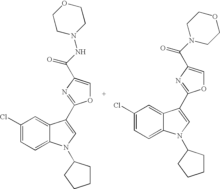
C1(Cl)=CC=C2C(=C1)C(C1=NC(C(NN3CCOCC3)=O)=CO1)=CN2C1CCCC1.C1(Cl)=CC=C2C(=C1)C(C1=NC(C(N3CCOCC3)=O)=CO1)=CN2C1CCCC1
